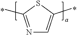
C1(C)=CN=C(C)S1
